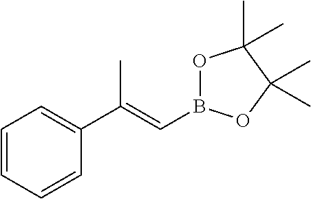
C1=CC=CC(C(=CB2OC(C)(C)C(C)(C)O2)C)=C1
